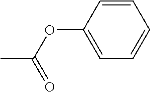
C1=CC(OC(C)=O)=CC=C1
